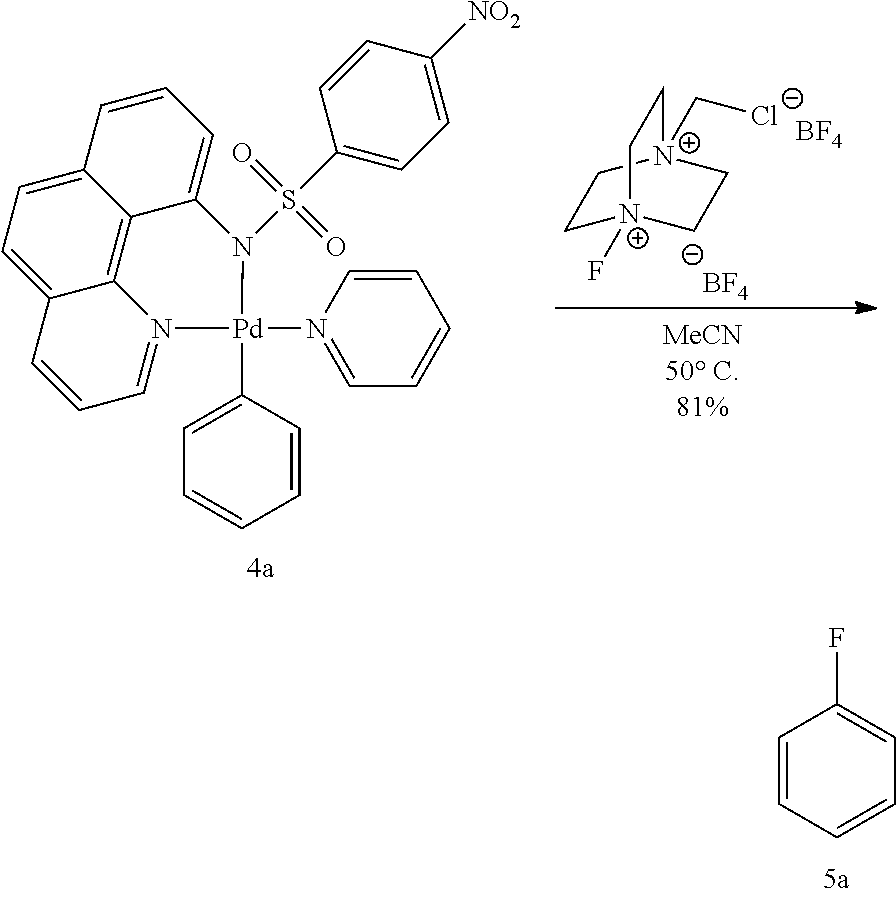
C1=CC=CC=C1F.C1=C2C3=C4C(=CC=C3C=C1)C=CC=N4[Pd](N1=CC=CC=C1)(C1=CC=CC=C1)N2S(C1=CC=C([NO2])C=C1)(=O)=O.C1[N+]2(C[Cl-])CC[N+](F)(C1)CC2.[BF4].[BF4]
